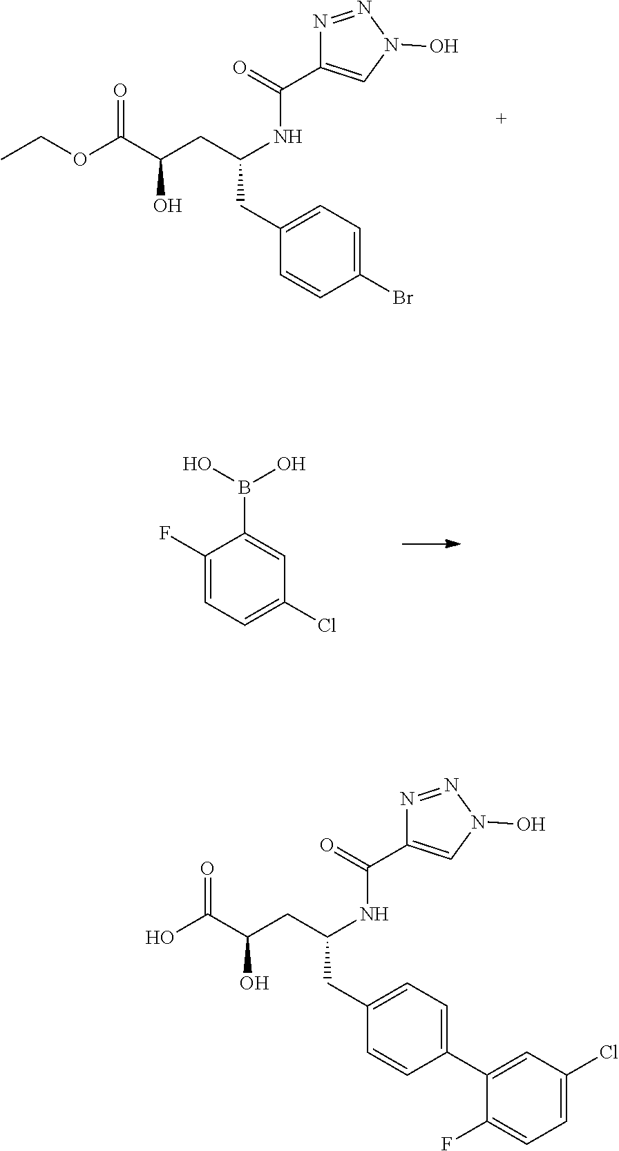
O(C(C(CC(CC1=CC=C(Br)C=C1)NC(=O)C1=CN(O)N=N1)O)=O)CC.C1(F)=CC=C(Cl)C=C1B(O)O.OC(C(CC(CC1=CC=C(C2=CC(Cl)=CC=C2F)C=C1)NC(=O)C1=CN(O)N=N1)O)=O
